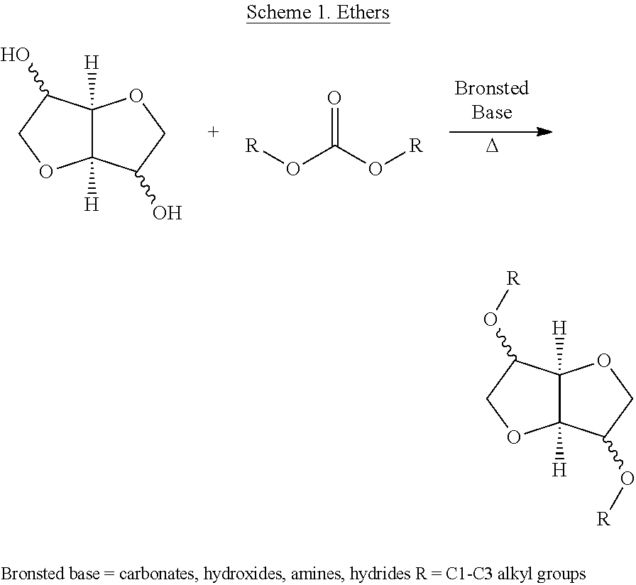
[D].C12([H])C([H])(C(O)CO1)OCC2O.[R]OC(O[R])=O.C12([H])C([H])(C(O[R])CO1)OCC2O[R]
